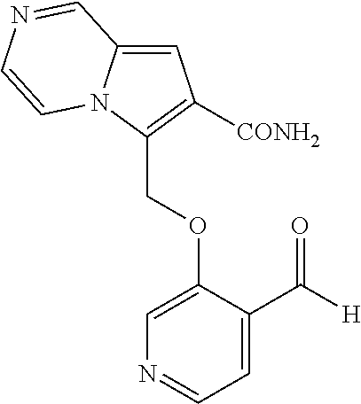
C(OC1=CN=CC=C1C([H])=O)C1=C([CONH2])C=C2N1C=CN=C2
